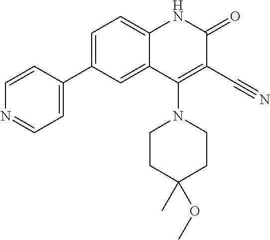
C1=C(C2=CC=NC=C2)C=C2C(=C1)NC(=O)C(C#N)=C2N1CCC(C)(OC)CC1
